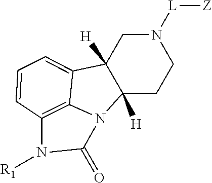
C1C2([H])C([H])(CCN1[L][Z])N1C3=C(N([R1])C1=O)C=CC=C23
